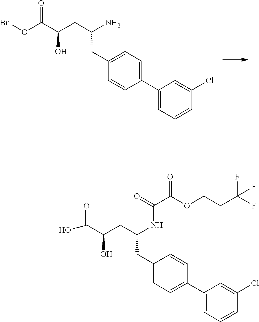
C1=C(C2=CC=CC(Cl)=C2)C=CC(CC(CC(C(O[Bn])=O)O)N)=C1.C1=C(CC(CC(C(=O)O)O)NC(C(OCCC(F)(F)F)=O)=O)C=CC(C2=CC=CC(Cl)=C2)=C1
